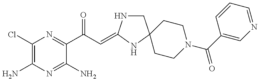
C1(Cl)=C(N)N=C(N)C(C(C=C2NCC3(N2)CCN(C(C2=CN=CC=C2)=O)CC3)=O)=N1
